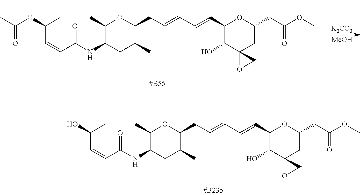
[K2CO3].[MeOH].CC(OC(C)C=CC(NC1CC(C)C(CC=C(C=CC2C(O)C3(CC(CC(OC)=O)O2)OC3)C)OC1C)=O)=O.OC(C)C=CC(NC1CC(C)C(CC=C(C=CC2C(O)C3(CC(CC(OC)=O)O2)OC3)C)OC1C)=O
